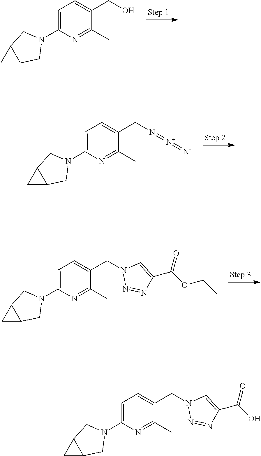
C1=C(N2CC3C(C2)C3)N=C(C)C(CO)=C1.C1=C(N2CC3C(C2)C3)N=C(C)C(CN2N=NC(C(=O)O)=C2)=C1.C1=C(N2CC3C(C2)C3)N=C(C)C(CN=[N+]=[N-])=C1.C1=C(N2CC3C(C2)C3)N=C(C)C(CN2N=NC(C(=O)OCC)=C2)=C1
